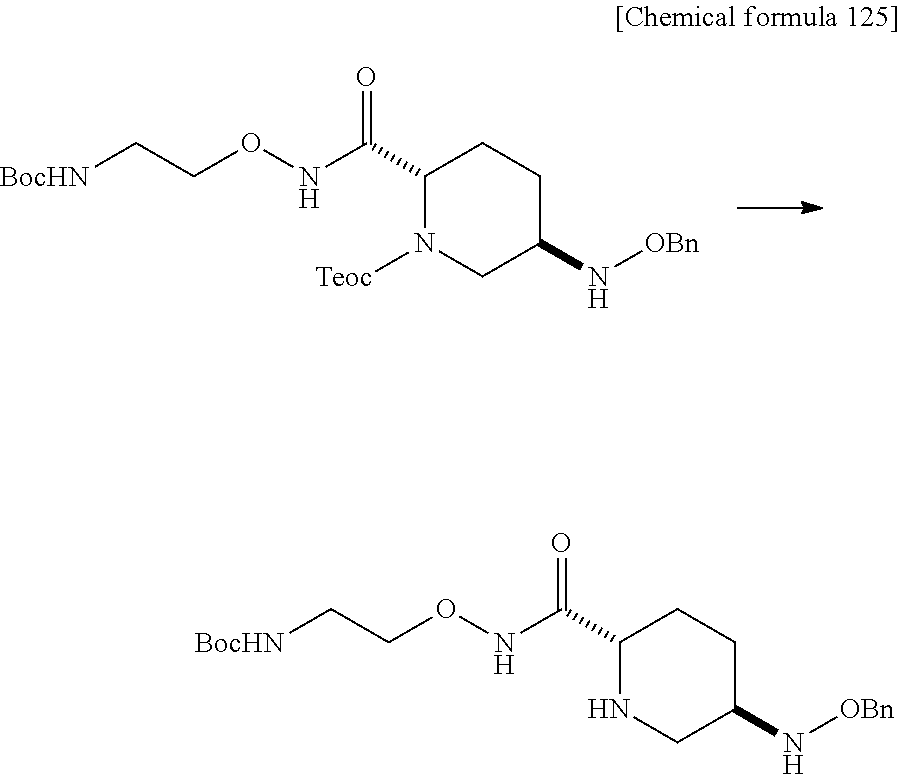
C1C(C(=O)NOCC[BocHN])N([Teoc])CC(N[OBn])C1.C1C(C(=O)NOCC[BocHN])NCC(N[OBn])C1
